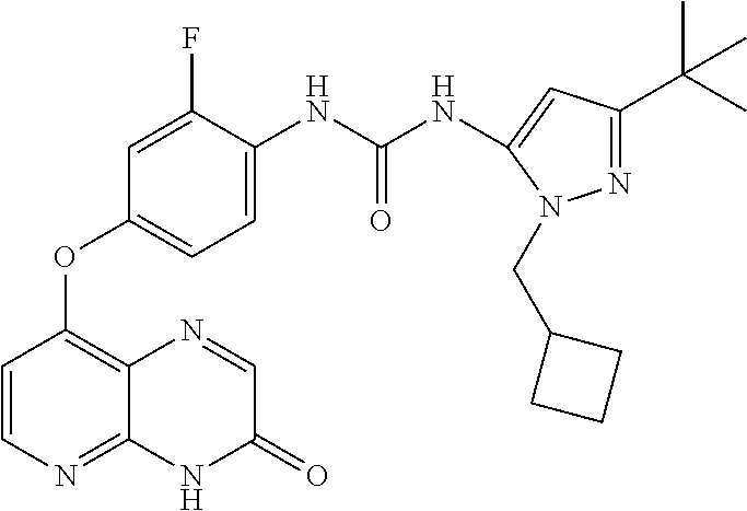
N1=C(C(C)(C)C)C=C(NC(NC2=CC=C(OC3=C4C(=NC=C3)NC(=O)C=N4)C=C2F)=O)N1CC1CCC1
